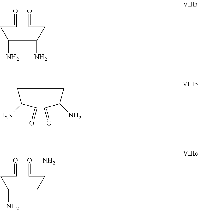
C(CC=O)(C(CC=O)N)N.C(CC(C=O)N)C(C=O)N.C(CC=O)(CC(C=O)N)N
